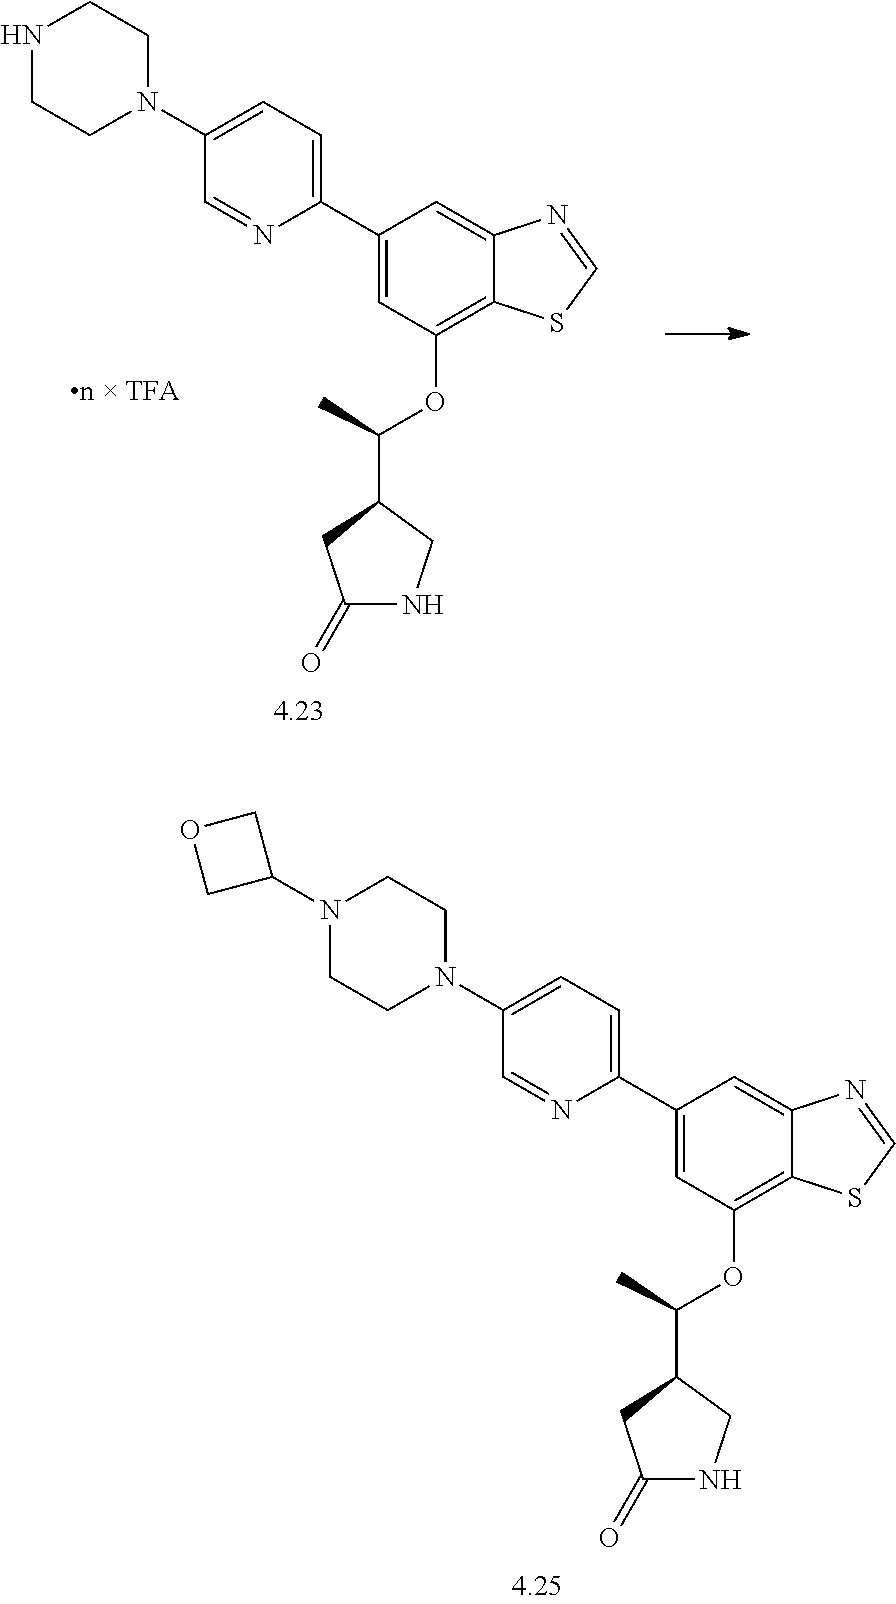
C1(C2=CC=C(N3CCN(C4COC4)CC3)C=N2)=CC(OC(C)C2CNC(=O)C2)=C2C(=C1)N=CS2.C1(C2=CC=C(N3CCNCC3)C=N2)=CC(OC(C)C2CNC(=O)C2)=C2C(=C1)N=CS2
